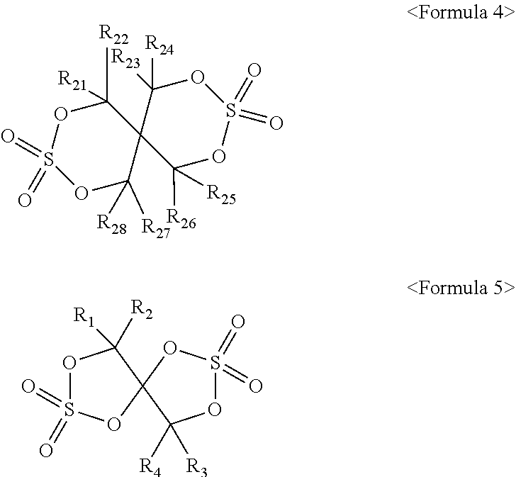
O1C([R28])([R27])C2(C([R21])([R22])OS1(=O)=O)C([R26])([R25])OS(=O)(=O)OC2([R24])[R23].O1S(=O)(=O)OC2(C1([R1])[R2])OS(=O)(=O)OC2([R4])[R3]
